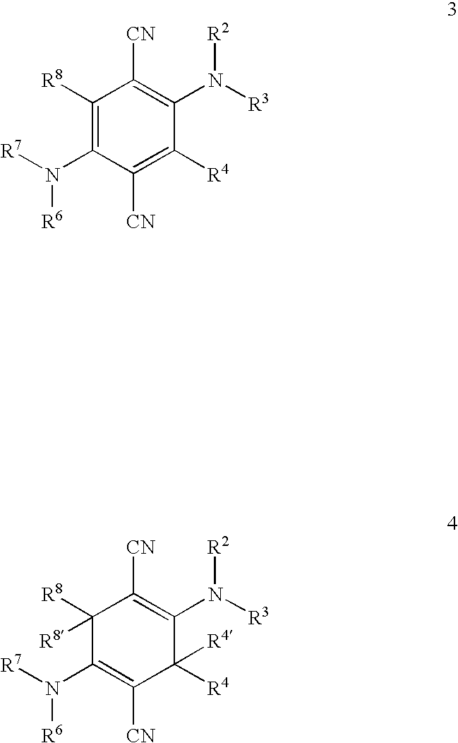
N([R6])(C1=C([R8])C([CN])=C(N([R3])[R2])C([R4])=C1[CN])[R7].N([R6])(C1=C([CN])C([R4])([R4])C(N([R3])[R2])=C([CN])C1([R8])[R8])[R7]
